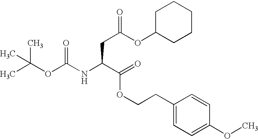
CC(OC(NC(C(=O)OCCC1=CC=C(OC)C=C1)CC(OC1CCCCC1)=O)=O)(C)C
